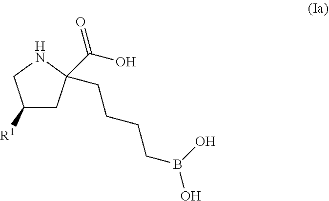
C1([R1])CC(C(O)=O)(CCCCB(O)O)NC1
